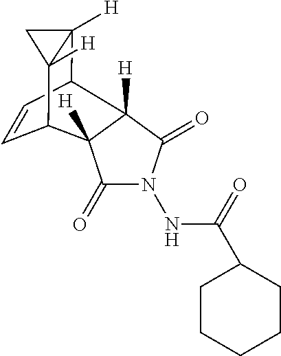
C1C2([H])C3C=CC(C12[H])C1([H])C(=O)N(NC(=O)C2CCCCC2)C(=O)C31[H]
